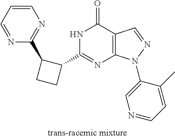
C1(C2C(C3=NC=CC=N3)CC2)=NC2=C(C(=O)N1)C=NN2C1=CN=CC=C1C
